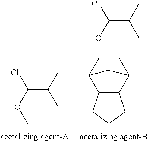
C(C(C)C)(OC)Cl.C(C(C)C)(OC1CC2C3C(C1C2)CCC3)Cl
